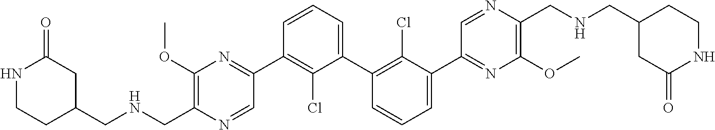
C1(C2=NC(OC)=C(CNCC3CCNC(=O)C3)N=C2)=C(Cl)C(C2=C(Cl)C(C3=NC(OC)=C(CNCC4CCNC(=O)C4)N=C3)=CC=C2)=CC=C1
